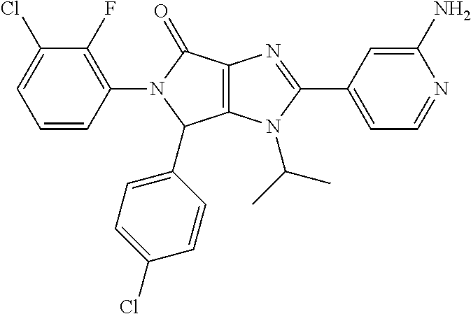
C12=C(N(C(C)C)C(C3=CC=NC(N)=C3)=N1)C(C1=CC=C(Cl)C=C1)N(C1=C(F)C(Cl)=CC=C1)C2=O
